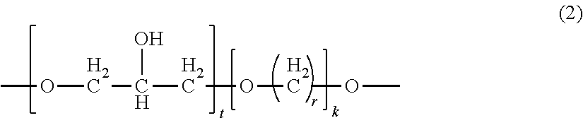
COCC(COCOC)O
